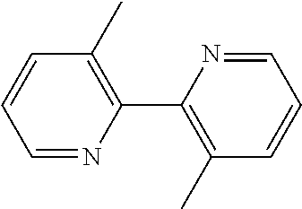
C1=NC(C2=C(C)C=CC=N2)=C(C)C=C1
